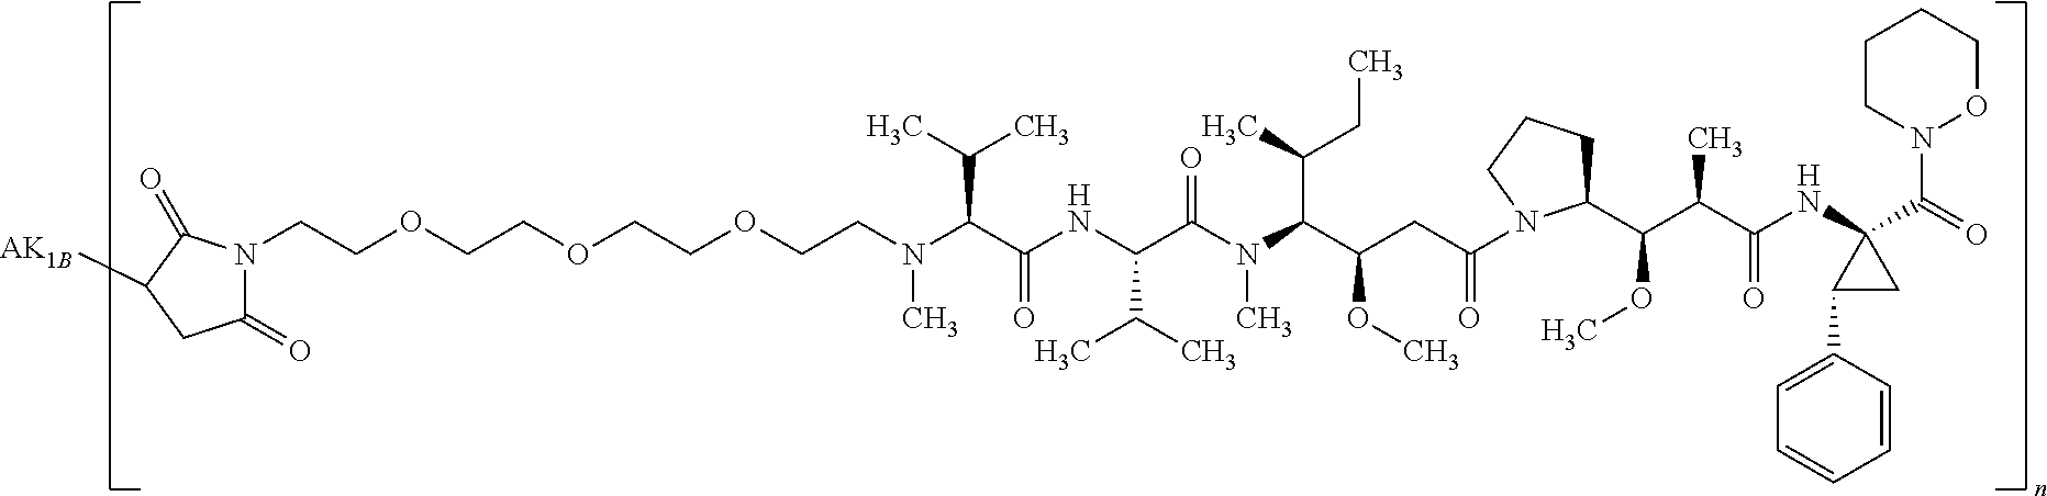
O(CCOCCN(C(C(NC(C(N(C)C(C(CC)C)C(CC(=O)N1C(C(C(C(NC2(C(=O)N3OCCCC3)C(C3=CC=CC=C3)C2)=O)C)OC)CCC1)OC)=O)C(C)C)=O)C(C)C)C)CCOCCN1C(=O)CC([AK1B])C1=O
